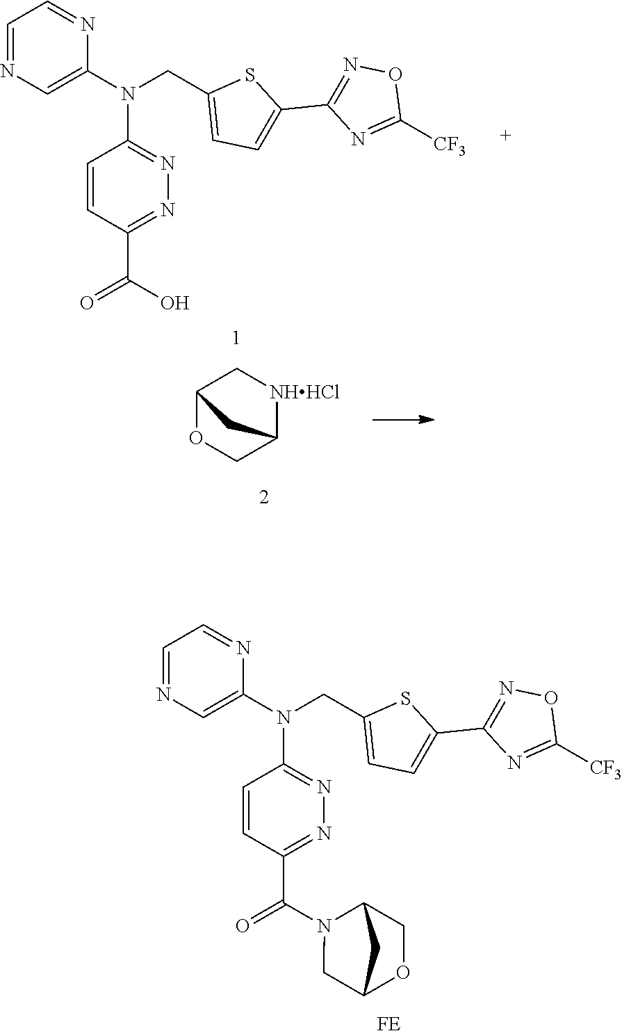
N1=C(N(C2=CN=CC=N2)CC2=CC=C(C3=NOC([CF3])=N3)S2)C=CC(C(=O)O)=N1.C12OCC([NHHCl]C1)C2.N1=C(N(C2=CN=CC=N2)CC2=CC=C(C3=NOC([CF3])=N3)S2)C=CC(C(=O)N2CC3OCC2C3)=N1.[FE]
